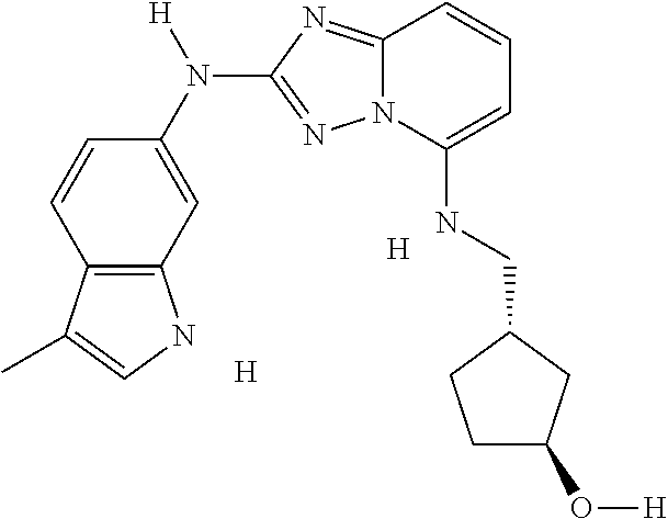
C12=C(C=C(N([H])C3=NN4C(=N3)C=CC=C4NCC3CCC(O[H])C3)C=C1)NC=C2C.[H].[H]
